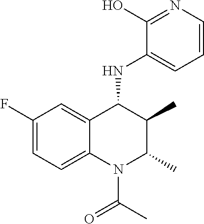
C1(O)=NC=CC=C1NC1C(C)C(C)N(C(=O)C)C2=CC=C(F)C=C12
